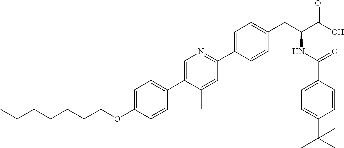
CCCCCCCOC1=CC=C(C2=CN=C(C3=CC=C(CC(C(O)=O)NC(C4=CC=C(C(C)(C)C)C=C4)=O)C=C3)C=C2C)C=C1
